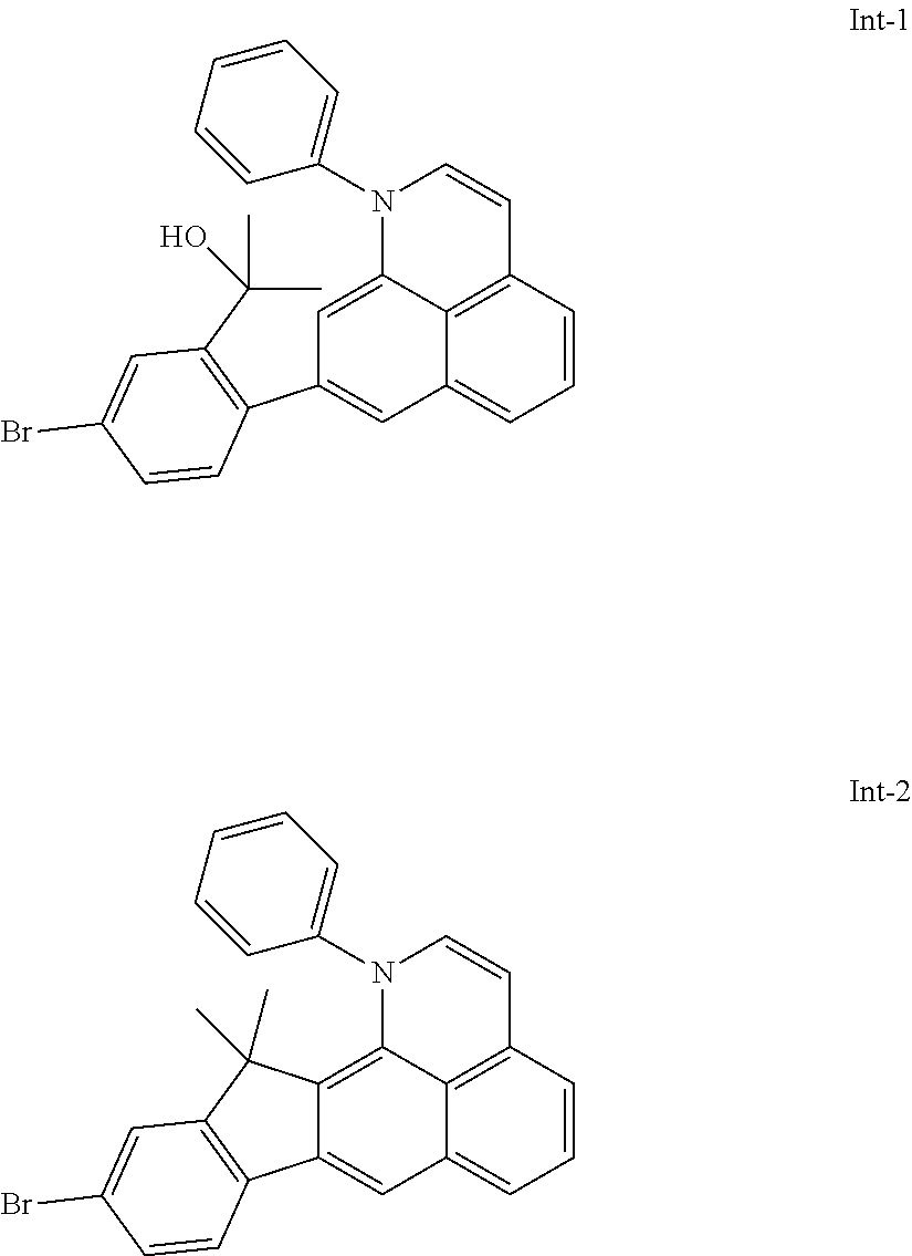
N1(C2=CC=CC=C2)C2=CC(C3=C(C(C)(O)C)C=C(Br)C=C3)=CC3=CC=CC(=C23)C=C1.N1(C2=CC=CC=C2)C2=C3C(=CC4=CC=CC(=C24)C=C1)C1=C(C3(C)C)C=C(Br)C=C1
